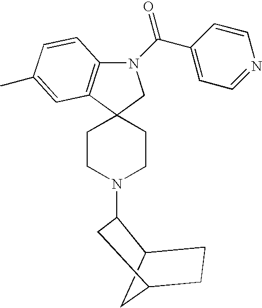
C12CC(CC1)CC2N1CCC2(CC1)C1=C(N(C(C3=CC=NC=C3)=O)C2)C=CC(C)=C1
